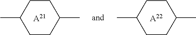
[A22].CC1CCC(C)CC1.C1CC(C)CCC1C.[A21]
